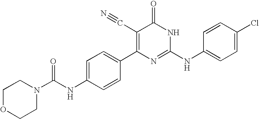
C1=CC(C2=C(C#N)C(=O)NC(NC3=CC=C(Cl)C=C3)=N2)=CC=C1NC(N1CCOCC1)=O
